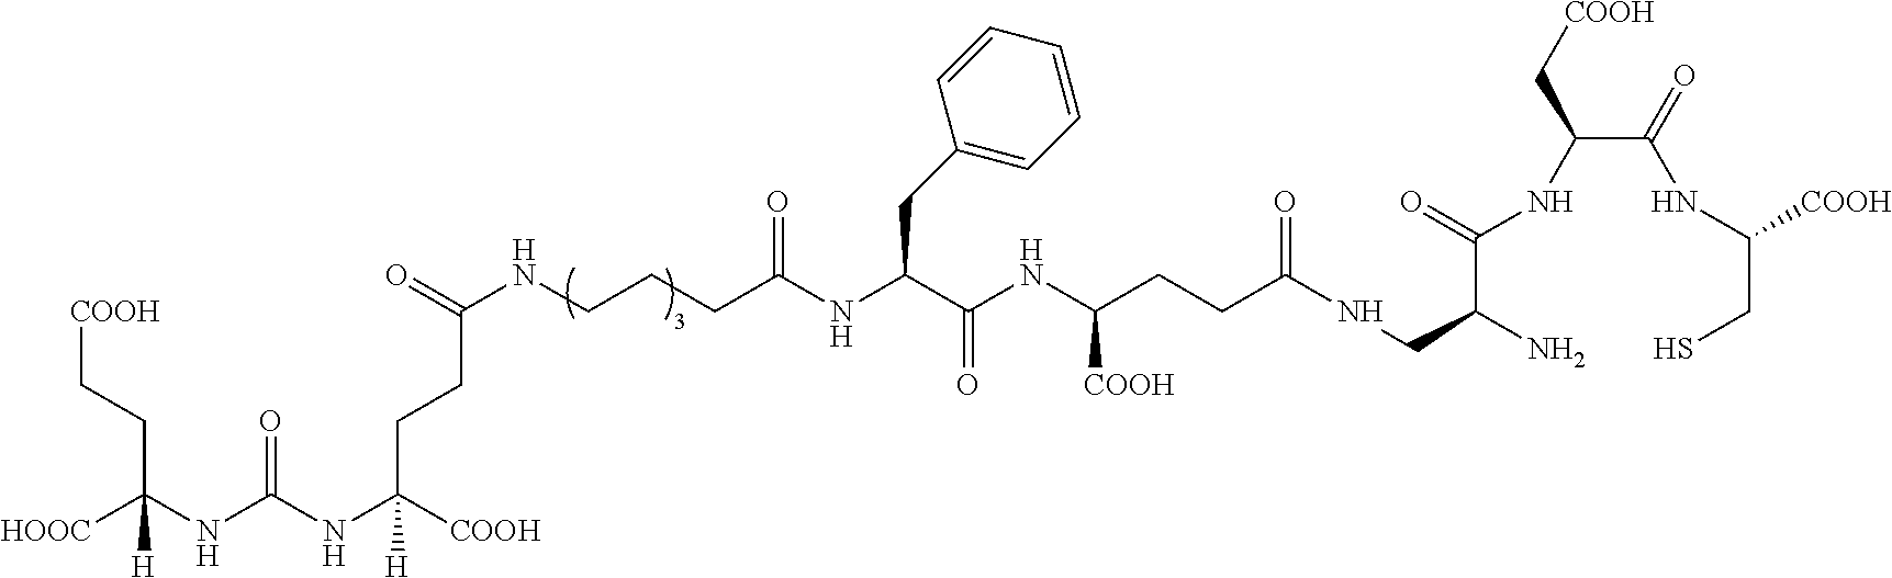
[HOOC]C(CC[COOH])(NC(=O)NC([COOH])([H])CCC(=O)NCCCC(=O)NC(CC1=CC=CC=C1)C(=O)NC([COOH])CCC(=O)NCC(C(NC(C[COOH])C(NC([COOH])CS)=O)=O)N)[H]
